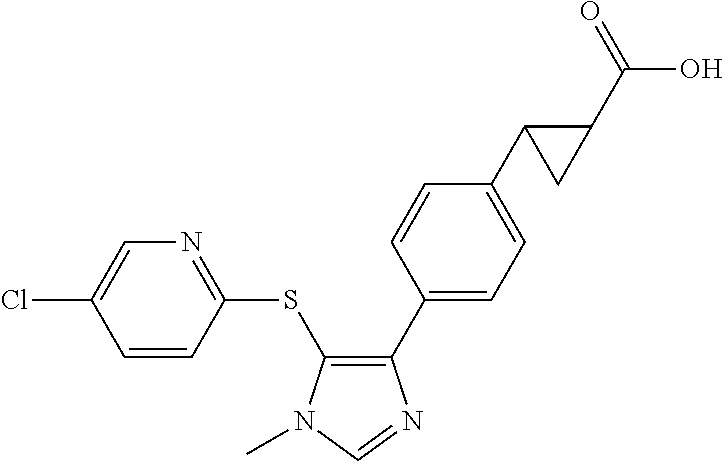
C1(C2=CC=C(C3C(C(O)=O)C3)C=C2)=C(SC2=NC=C(Cl)C=C2)N(C)C=N1
